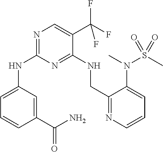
C1=C(NC2=NC=C(C(F)(F)F)C(NCC3=NC=CC=C3N(C)S(C)(=O)=O)=N2)C=C(C(N)=O)C=C1
